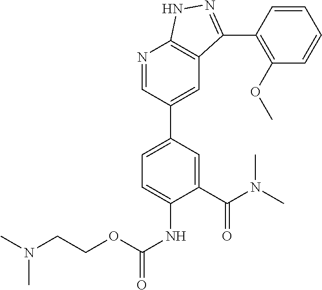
N1=CC(C2=CC=C(NC(=O)OCCN(C)C)C(C(N(C)C)=O)=C2)=CC2=C1NN=C2C1=C(OC)C=CC=C1
